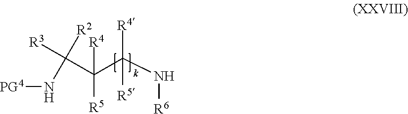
[PG4]NC(C(C(N[R6])([R4])[R5])([R4])[R5])([R2])[R3]
